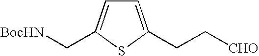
C(C[CHO])C1=CC=C(C[BocHN])S1
